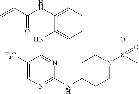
C=CC(NC1=CC=CC=C1NC1=NC(NC2CCN(S(C)(=O)=O)CC2)=NC=C1[F3C])=O
